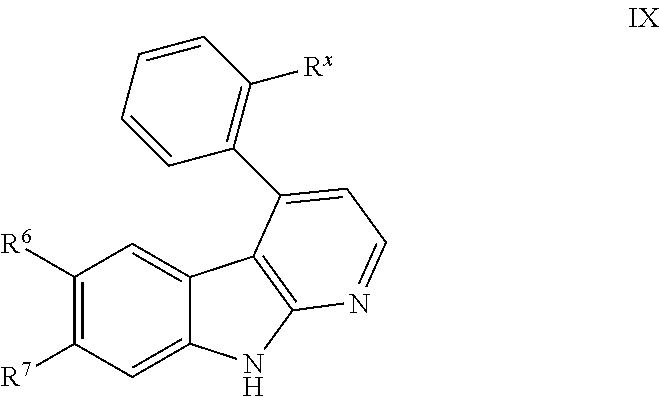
C1([R6])=C([R7])C=C2C(=C1)C1=C(N2)N=CC=C1C1=C([Rx])C=CC=C1
